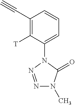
N1=NN(C2=CC=CC(C#C)=C2[T])C(=O)N1C
